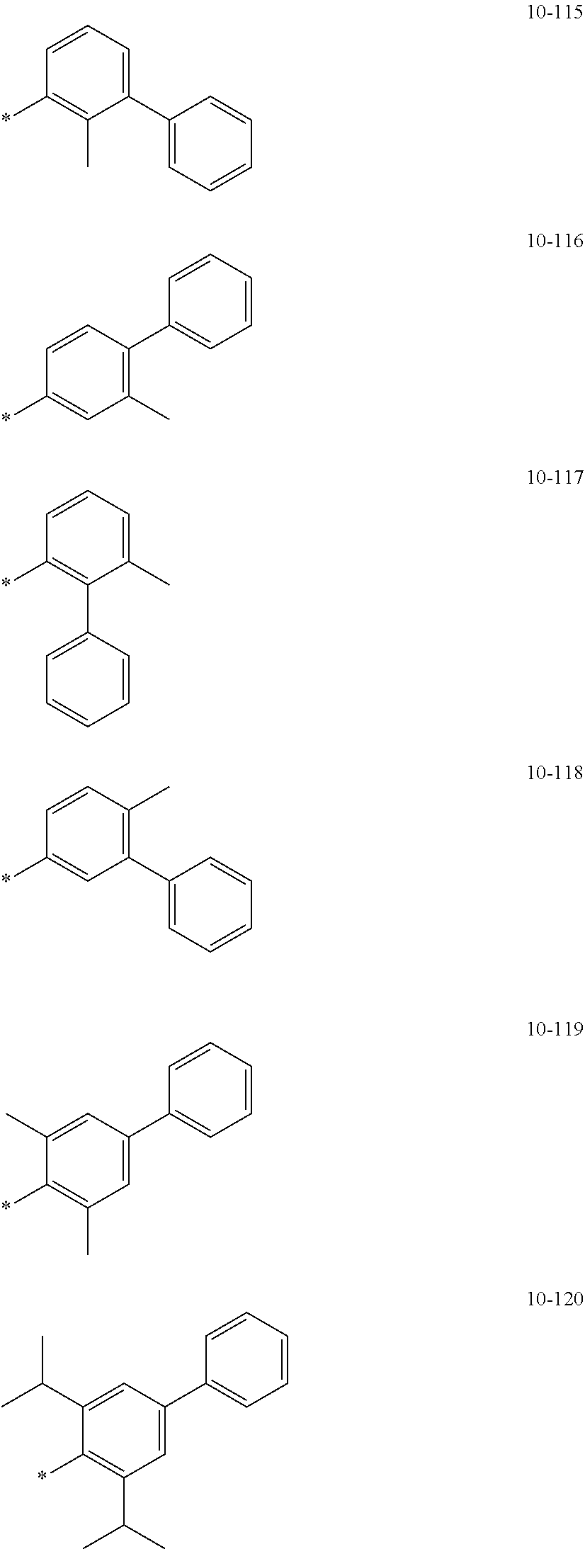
C1(C2=CC=CC=C2)=CC=CC(*)=C1C.C1=CC=CC=C1C1=C(C)C=C(*)C=C1.C1=C(C)C(C2=CC=CC=C2)=C(*)C=C1.C1(C2=CC=CC=C2)=C(C)C=CC(*)=C1.C1=CC=CC=C1C1=CC(C)=C(*)C(C)=C1.C1=CC=CC=C1C1=CC(C(C)C)=C(*)C(C(C)C)=C1
